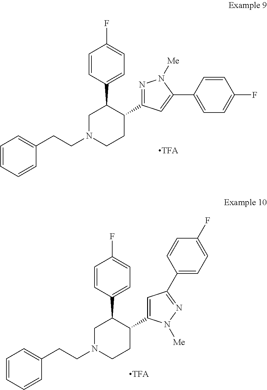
C1=CC=CC(CCN2CCC(C3=NN([Me])C(C4=CC=C(F)C=C4)=C3)C(C3=CC=C(F)C=C3)C2)=C1.C1=CC=CC(CCN2CCC(C3=CC(C4=CC=C(F)C=C4)=NN3[Me])C(C3=CC=C(F)C=C3)C2)=C1
